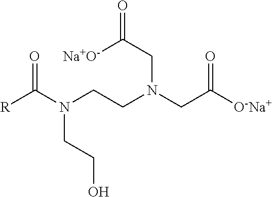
O=C(N(CCN(CC([O-Na+])=O)CC(=O)[Na+O-])CCO)[R]
